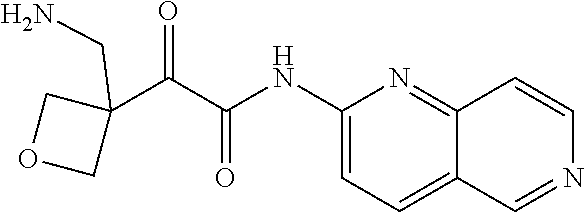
C1(NC(=O)C(C2(CN)COC2)=O)=CC=C2C(=N1)C=CN=C2
